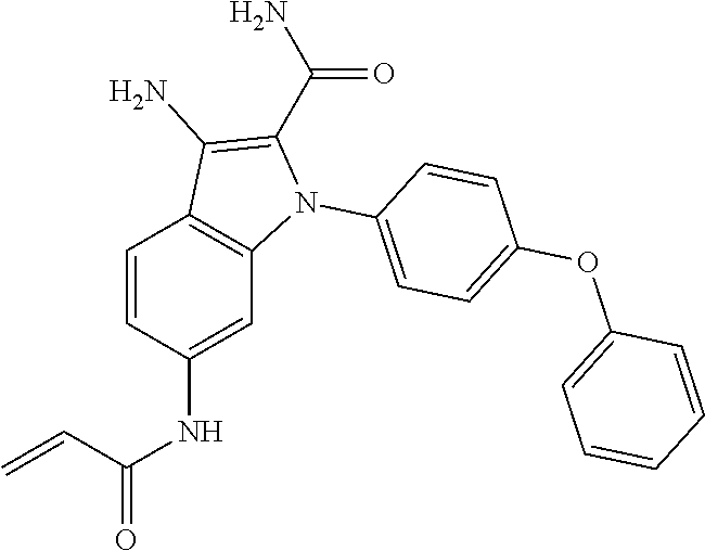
C1=CC(NC(C=C)=O)=CC2=C1C(N)=C(C(N)=O)N2C1=CC=C(OC2=CC=CC=C2)C=C1
